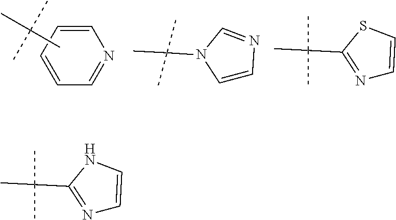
C1=CC=CN=C1.CC(C)(C)C.C1=CN=CN1C(C)(C)C.N1=C(C(C)(C)C)SC=C1.N1=C(C(C)(C)C)NC=C1
